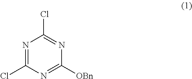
N1=C(Cl)N=C([OBn])N=C1Cl
